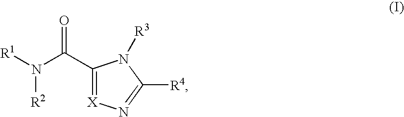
[R2]N([R1])C(C1=[X]N=C([R4])N1[R3])=O
